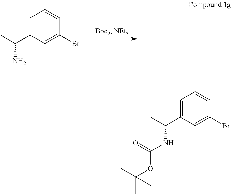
C1=C(C(C)N)C=C(Br)C=C1.C1=C(C(C)NC(OC(C)(C)C)=O)C=C(Br)C=C1
